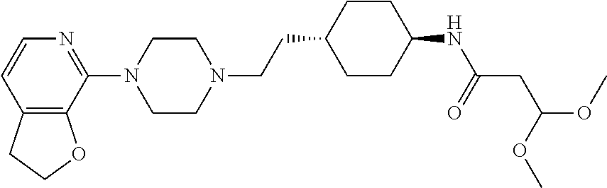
C12=C(C(N3CCN(CCC4CCC(NC(=O)CC(OC)OC)CC4)CC3)=NC=C1)OCC2
